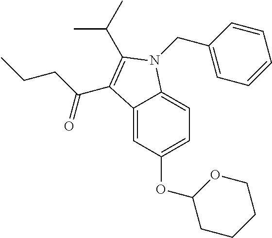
C12=CC(OC3CCCCO3)=CC=C1N(CC1=CC=CC=C1)C(C(C)C)=C2C(CCC)=O
